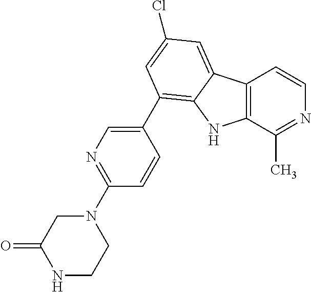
C12=C(C(C)=NC=C1)NC1=C(C3=CN=C(N4CC(=O)NCC4)C=C3)C=C(Cl)C=C21
